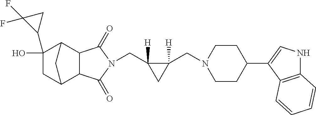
C(C1([H])C(CN2CCC(C3=CNC4=C3C=CC=C4)CC2)([H])C1)N1C(=O)C2C3CC(O)(C4CC4(F)F)C(C2C1=O)C3
